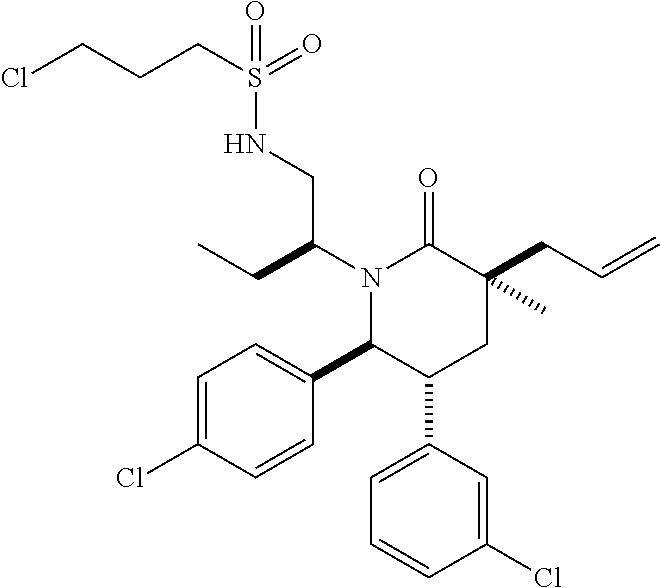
N1(C(CC)CNS(CCCCl)(=O)=O)C(C2=CC=C(Cl)C=C2)C(C2=CC=CC(Cl)=C2)CC(CC=C)(C)C1=O
